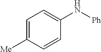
C1=C([Me])C=CC(N[Ph])=C1
